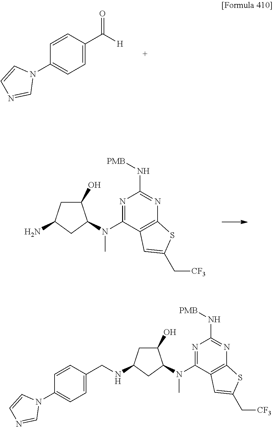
C1(O)CC(N)CC1N(C)C1=NC(N[PMB])=NC2=C1C=C(C[CF3])S2.C1=CC(C([H])=O)=CC=C1N1C=CN=C1.C1(O)CC(NCC2=CC=C(N3C=CN=C3)C=C2)CC1N(C)C1=NC(N[PMB])=NC2=C1C=C(C[CF3])S2
